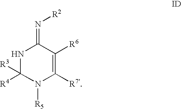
N1C([R4])([R3])N([R5])C([R7])=C([R6])C1=N[R2]
